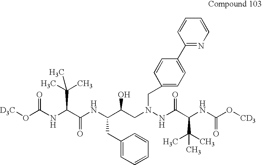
[D3C]OC(NC(C(NC(C(CN(NC(C(NC(O[CD3])=O)C(C)(C)C)=O)CC1=CC=C(C2=NC=CC=C2)C=C1)O)CC1=CC=CC=C1)=O)C(C)(C)C)=O
